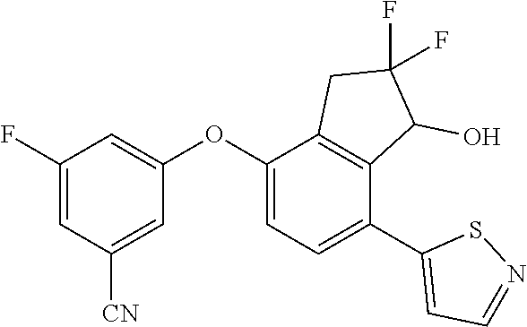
C1(F)=CC([CN])=CC(OC2=CC=C(C3=CC=NS3)C3=C2CC(F)(F)C3O)=C1
